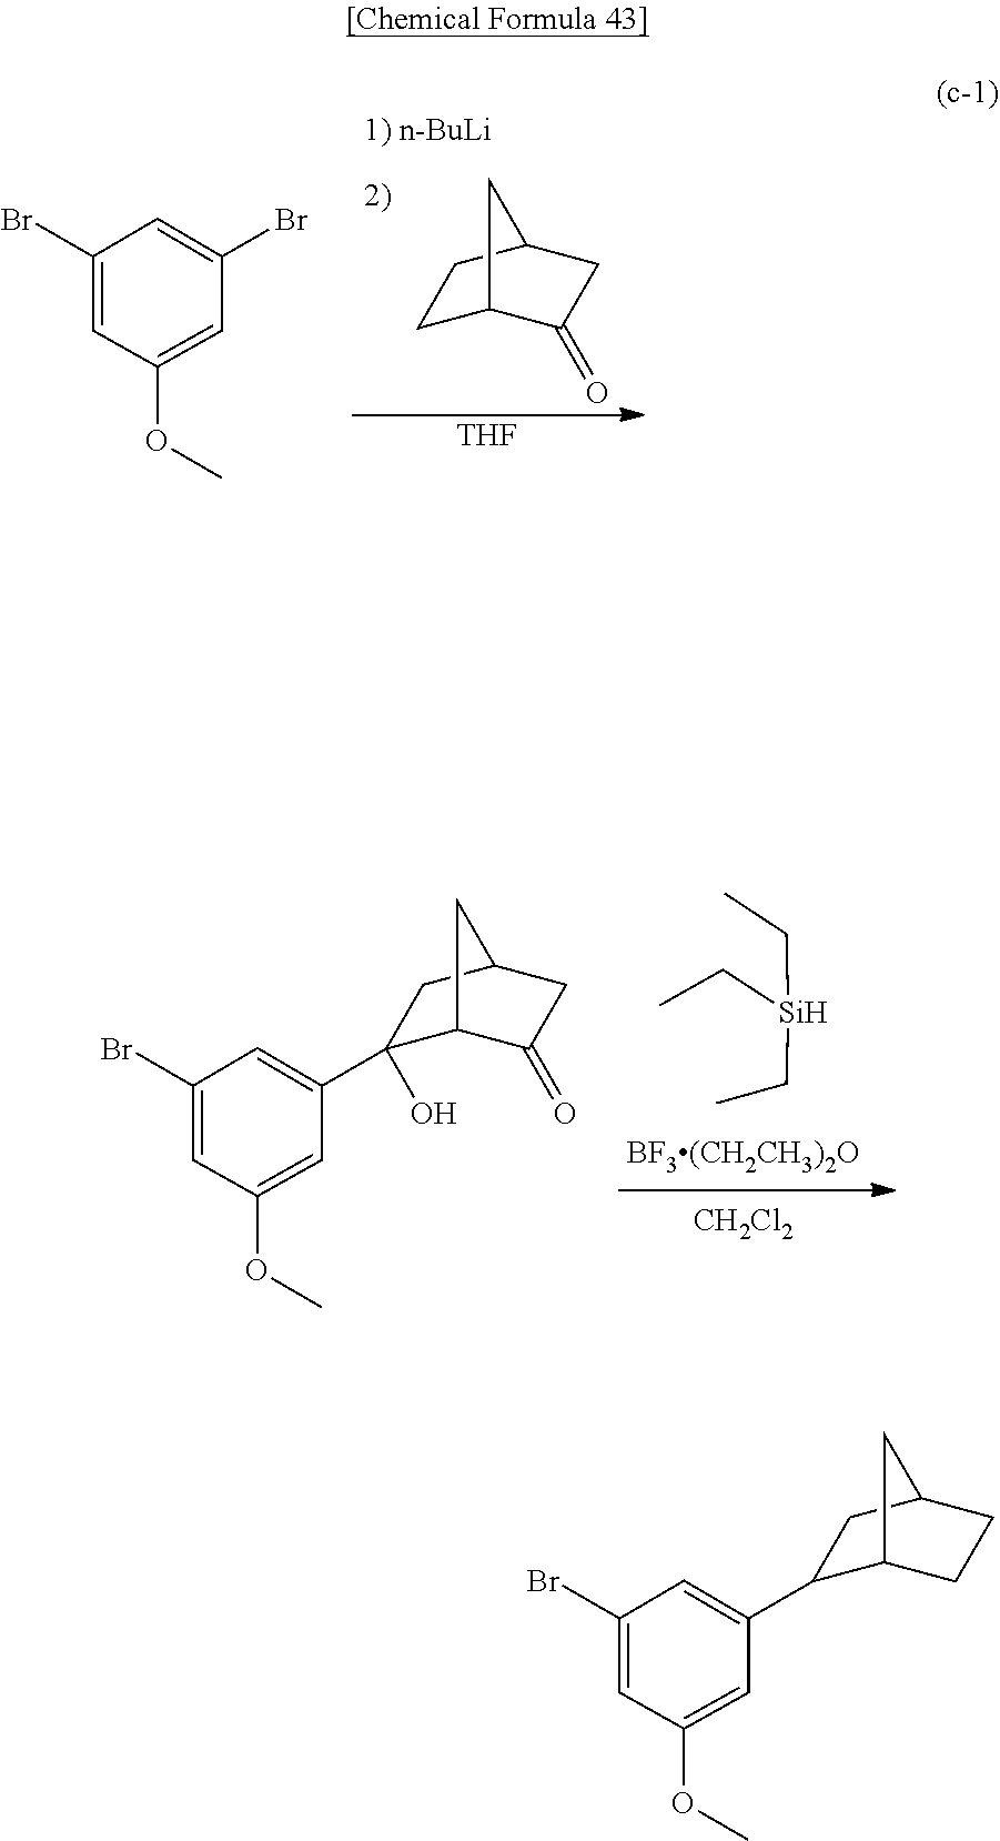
O(C1=CC(C2C3CCC(C2)C3)=CC(Br)=C1)C.C1C2C(=O)CC(C1)C2.[THF].O(C1=CC(Br)=CC(Br)=C1)C.O(C1=CC(C2(O)C3C(=O)CC(C2)C3)=CC(Br)=C1)C.[Si](CC)(CC)CC.[CH2Cl2]
